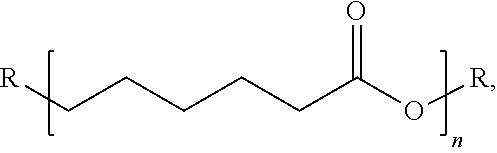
[R]CCCCCC(O[R])=O
